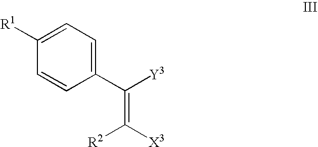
C1(C(=C([X3])[R2])[Y3])=CC=C([R1])C=C1
